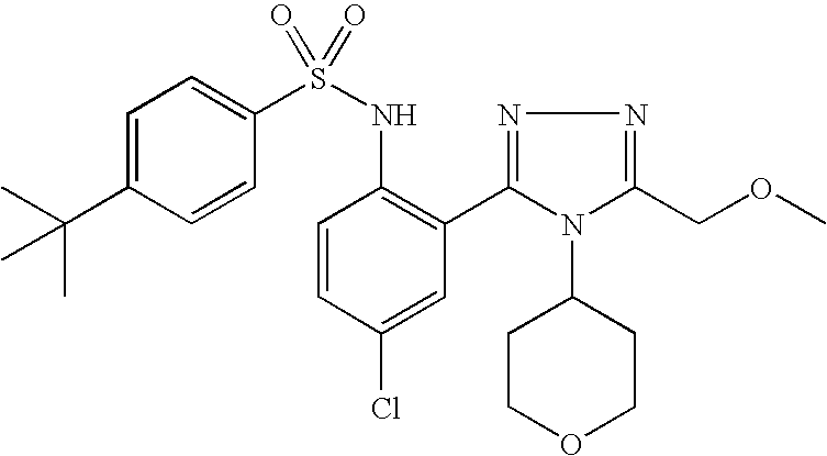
C1=C(C(C)(C)C)C=CC(S(NC2=C(C3=NN=C(COC)N3C3CCOCC3)C=C(Cl)C=C2)(=O)=O)=C1
